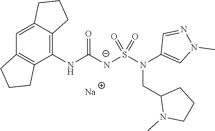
C12=CC3=C(C(NC([N-]S(N(C4=CN(C)N=C4)CC4N(C)CCC4)(=O)=O)=O)=C1CCC2)CCC3.[Na]
